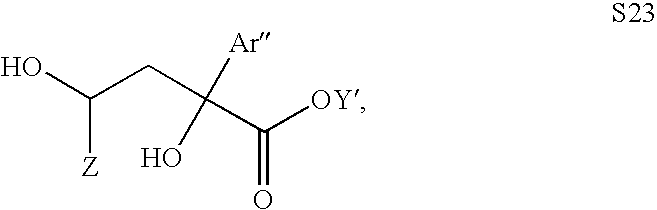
C(CC([Ar])(O)C([OY])=O)(O)[Z]
